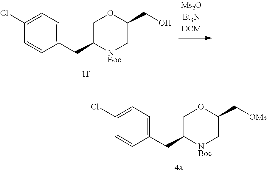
C1(Cl)=CC=C(CC2[NBoc]CC(C[OMs])OC2)C=C1.C1(Cl)=CC=C(CC2[NBoc]CC(CO)OC2)C=C1
